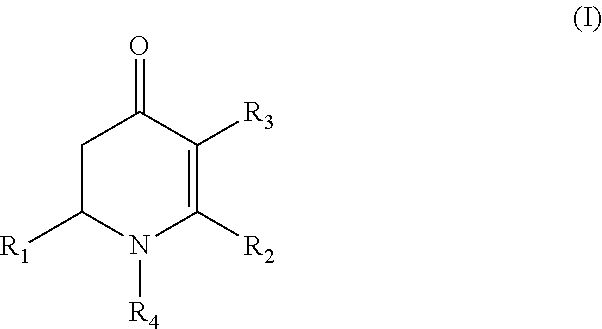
C1C([R1])N([R4])C([R2])=C([R3])C1=O
